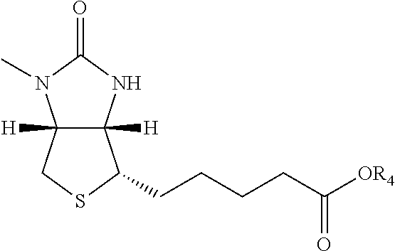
C12([H])C([H])(NC(=O)N1C)C(CCCCC([OR4])=O)SC2
